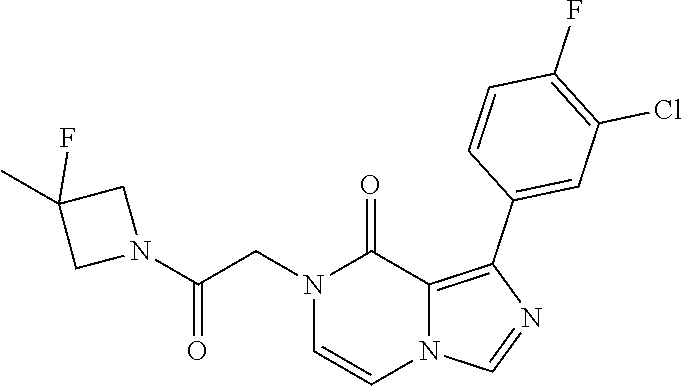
N1(CC(N2CC(C)(F)C2)=O)C=CN2C(=C(C3=CC(Cl)=C(F)C=C3)N=C2)C1=O
